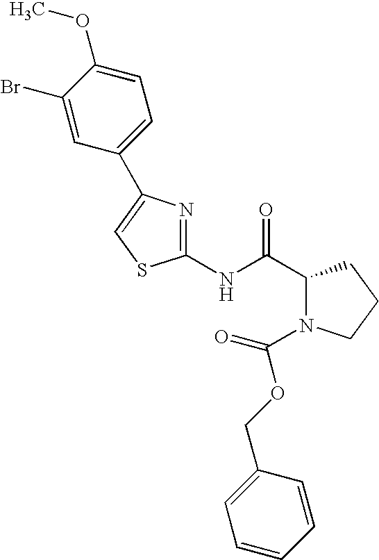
C1(NC(C2N(C(OCC3=CC=CC=C3)=O)CCC2)=O)=NC(C2=CC=C(OC)C(Br)=C2)=CS1
